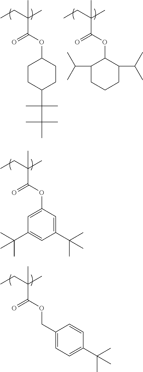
CCC(C)(C)C(OC1CCC(C(C(C)(C)C)(C)C)CC1)=O.CCC(C)(C)C(OC1C(C(C)C)CCCC1C(C)C)=O.CCC(C)(C)C(OC1=CC(C(C)(C)C)=CC(C(C)(C)C)=C1)=O.CCC(C)(C)C(OCC1=CC=C(C(C)(C)C)C=C1)=O
